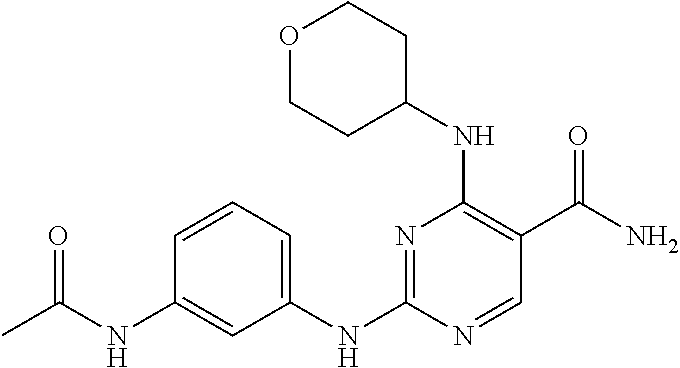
C1(NC2=NC(NC3CCOCC3)=C(C(N)=O)C=N2)=CC=CC(NC(C)=O)=C1
